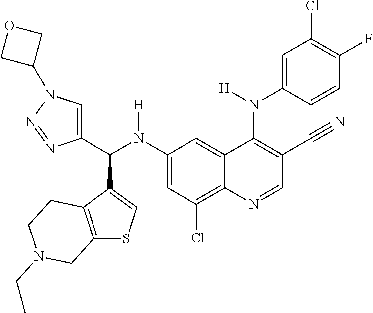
C1(N(C(C2=CN(C3COC3)N=N2)C2=CSC3=C2CCN(CC)C3)[H])=CC(Cl)=C2C(=C1)C(N([H])C1=CC(Cl)=C(F)C=C1)=C(C#N)C=N2
